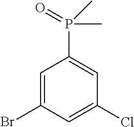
C1=C(Br)C=C(Cl)C=C1P(=O)(C)C
